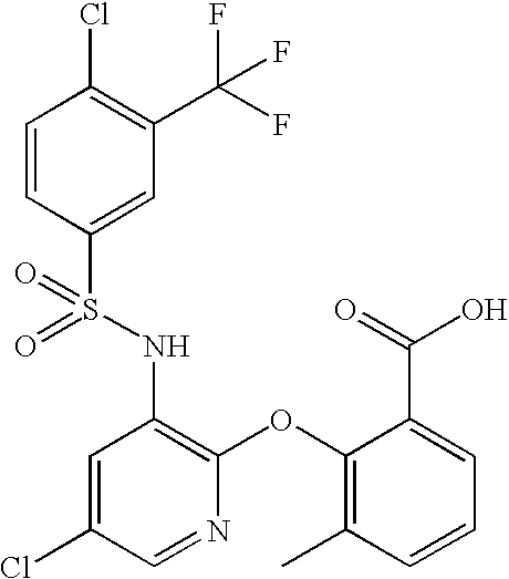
C1=CC(S(NC2=C(OC3=C(C)C=CC=C3C(=O)O)N=CC(Cl)=C2)(=O)=O)=CC(C(F)(F)F)=C1Cl
